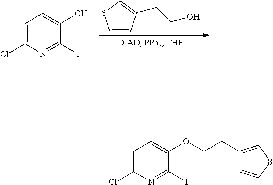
C1=CC(CCO)=CS1.C1=C(Cl)N=C(I)C(O)=C1.C1=C(Cl)N=C(I)C(OCCC2=CSC=C2)=C1
